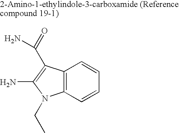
C12=C(C=CC=C1)N(CC)C(N)=C2C(=O)N
